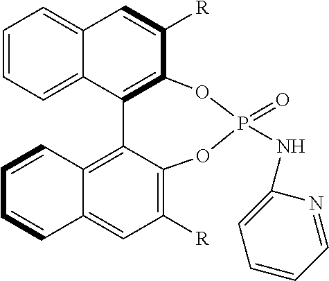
C1=CC=C2C(=C1)C=C([R])C1=C2C2=C3C(=CC([R])=C2OP(NC2=CC=CC=N2)(=O)O1)C=CC=C3
